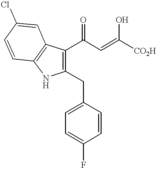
C1(CC2=CC=C(F)C=C2)=C(C(C=C(O)[CO2H])=O)C2=C(N1)C=CC(Cl)=C2
